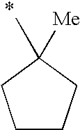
C1CCC(C)([Me])C1
